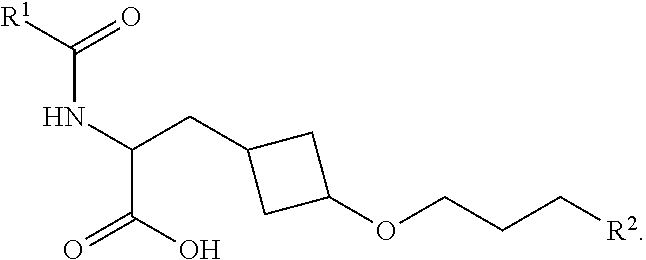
C1(CC(C(=O)O)NC([R1])=O)CC(OCCC[R2])C1
